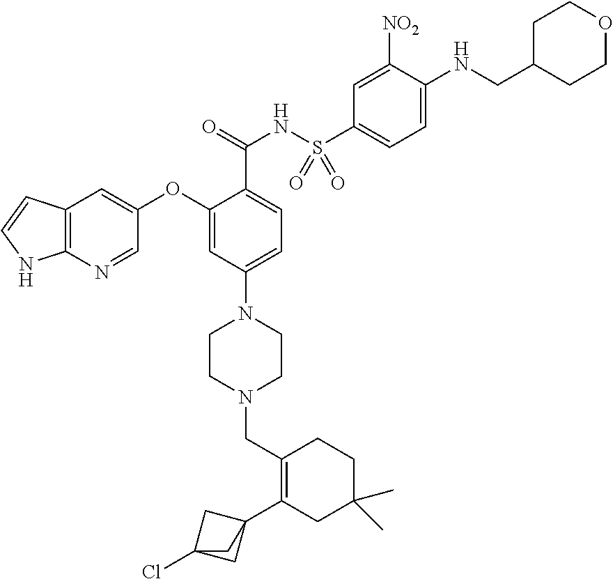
C1(C23CC(Cl)(C2)C3)=C(CN2CCN(C3=CC=C(C(=O)NS(C4=CC=C(NCC5CCOCC5)C([NO2])=C4)(=O)=O)C(OC4=CC5=C(N=C4)NC=C5)=C3)CC2)CCC(C)(C)C1
